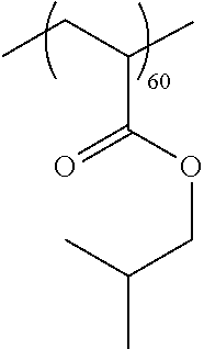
CCC(C)C(=O)OCC(C)C
